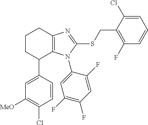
C1([MeO])=C(Cl)C=CC(C2C3=C(CCC2)N=C(SCC2=C(F)C=CC=C2Cl)N3C2=CC(F)=C(F)C=C2F)=C1
